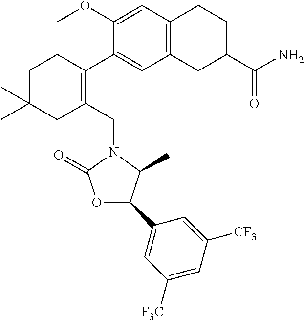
C1(OC)=CC2=C(C=C1C1=C(CN3C(=O)OC(C4=CC([F3C])=CC([CF3])=C4)C3C)CC(C)(C)CC1)CC(C(=O)N)CC2
